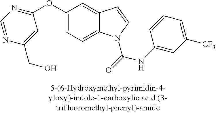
C1=C(OC2=NC=NC(CO)=C2)C=C2C(=C1)N(C(=O)NC1=CC([CF3])=CC=C1)C=C2
